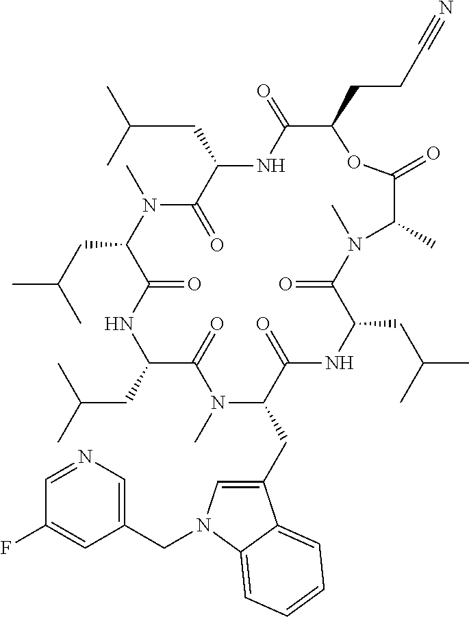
C(C1C(=O)NC(CC(C)C)C(=O)N(C)C(CC(C)C)C(=O)NC(CC(C)C)C(=O)N(C)C(CC2=CN(CC3=CN=CC(F)=C3)C3=CC=CC=C23)C(=O)NC(CC(C)C)C(=O)N(C)C(C)C(=O)O1)CC#N
